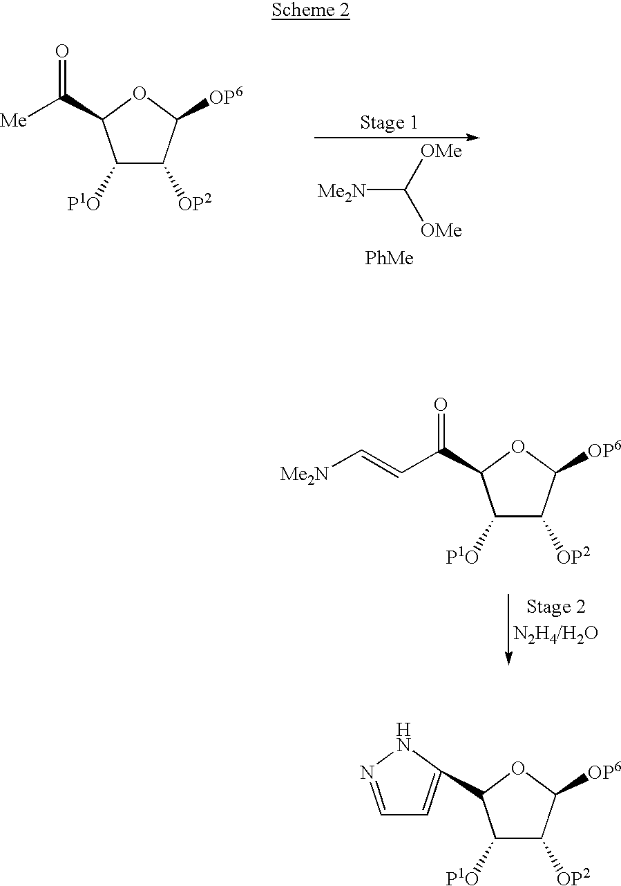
C1([P1O])C([OP2])C([OP6])OC1C1=CC=NN1.C1([P1O])C([OP2])C([OP6])OC1C(=O)[Me].[Me2N]C([OMe])[OMe].[PhMe].C1([P1O])C([OP2])C([OP6])OC1C(=O)C=C[Me2N]
